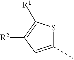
C1(C)=CC([R2])=C([R1])S1
